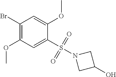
C1(Br)=C(OC)C=C(S(N2CC(O)C2)(=O)=O)C(OC)=C1
